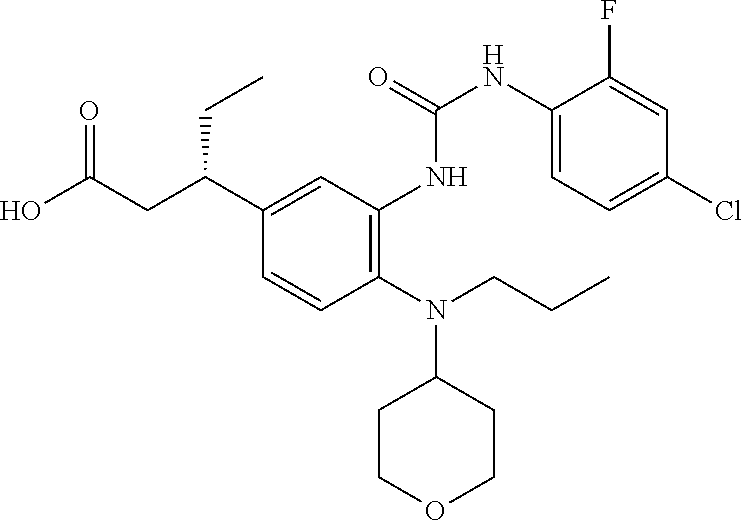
N(C1CCOCC1)(CCC)C1=C(NC(=O)NC2=CC=C(Cl)C=C2F)C=C(C(CC(O)=O)CC)C=C1
